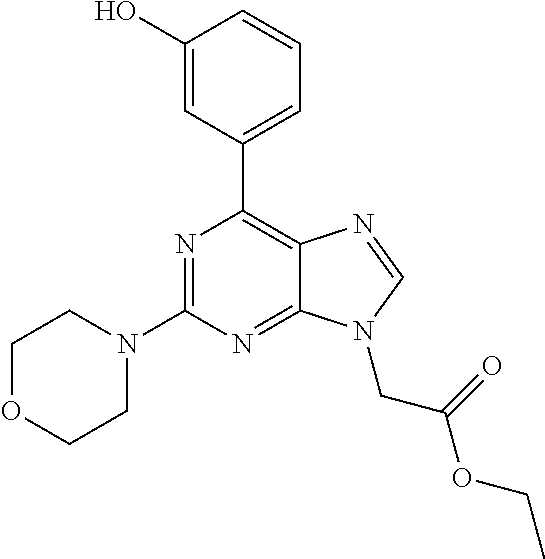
N1=C(N2CCOCC2)N=C2C(=C1C1=CC=CC(O)=C1)N=CN2CC(OCC)=O
